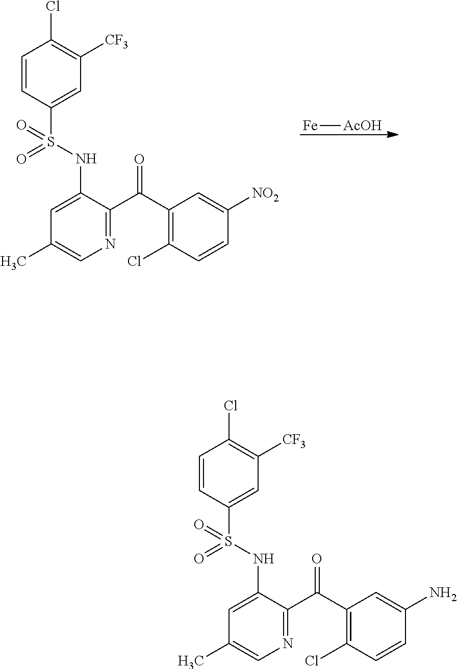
C1=CC(S(NC2=CC(C)=CN=C2C(C2=C(Cl)C=CC([NO2])=C2)=O)(=O)=O)=CC([CF3])=C1Cl.[Fe][AcOH].C1=CC(S(NC2=CC(C)=CN=C2C(C2=C(Cl)C=CC(N)=C2)=O)(=O)=O)=CC([CF3])=C1Cl
